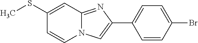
C1(SC)=CC2=NC(C3=CC=C(Br)C=C3)=CN2C=C1
